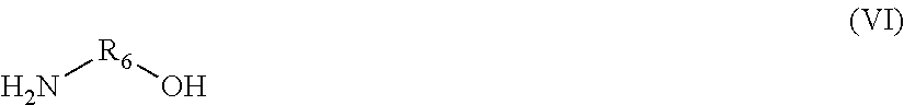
N[R6]O
